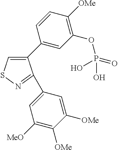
C1(C2=CC(OP(=O)(O)O)=C([OMe])C=C2)=CSN=C1C1=CC([MeO])=C([OMe])C([OMe])=C1
